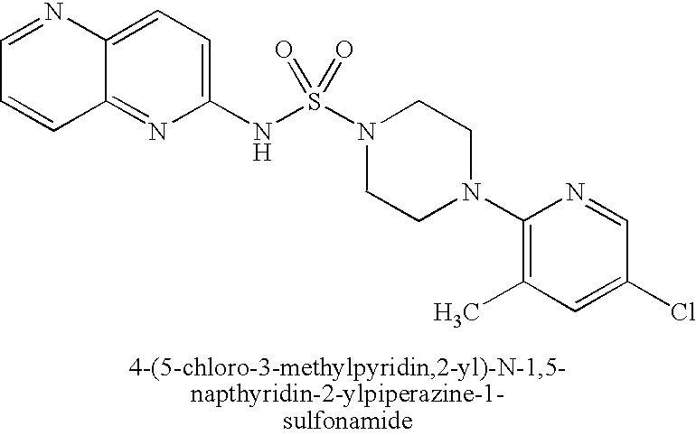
C12=CC=C(NS(N3CCN(C4=C(C)C=C(Cl)C=N4)CC3)(=O)=O)N=C1C=CC=N2
